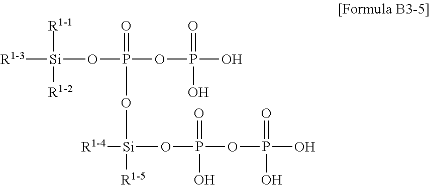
[R1-3][Si]([R1-1])([R1-2])OP(=O)(O[Si]([R1-4])([R1-5])OP(OP(O)(O)=O)(O)=O)OP(=O)(O)O
